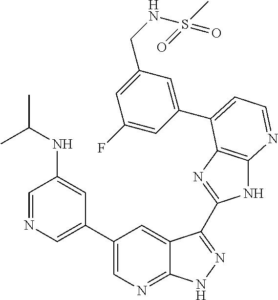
C1=NC=C(C2=CN=C3C(=C2)C(C2=NC4=C(N2)N=CC=C4C2=CC(CNS(C)(=O)=O)=CC(F)=C2)=NN3)C=C1NC(C)C
